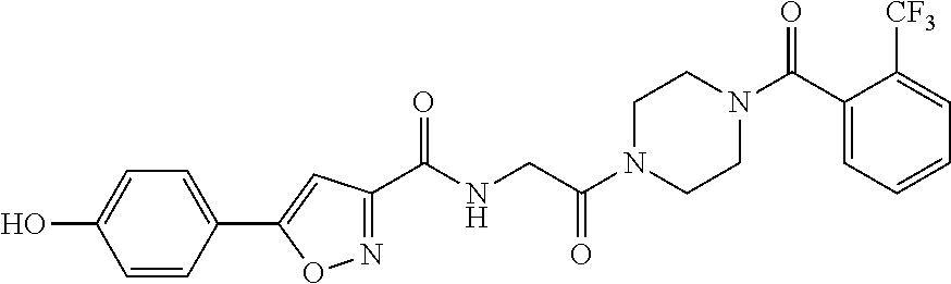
C(NCC(N1CCN(C(C2=CC=CC=C2[CF3])=O)CC1)=O)(=O)C1=NOC(C2=CC=C(O)C=C2)=C1
